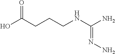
C(CNC(N)=NN)CC(O)=O
